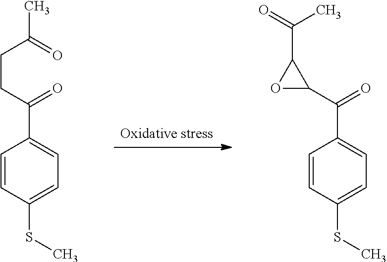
C1=CC(SC)=CC=C1C(CCC(C)=O)=O.C1=CC(SC)=CC=C1C(C1C(C(=O)C)O1)=O
